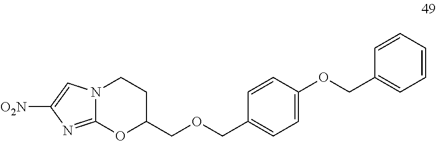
C1=CC(COCC2CCN3C(=NC([O2N])=C3)O2)=CC=C1OCC1=CC=CC=C1
